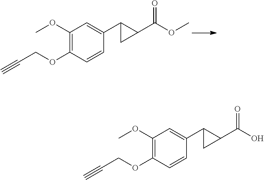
O(C(C1C(C2=CC(OC)=C(OCC#C)C=C2)C1)=O)C.OC(C1C(C2=CC(OC)=C(OCC#C)C=C2)C1)=O
